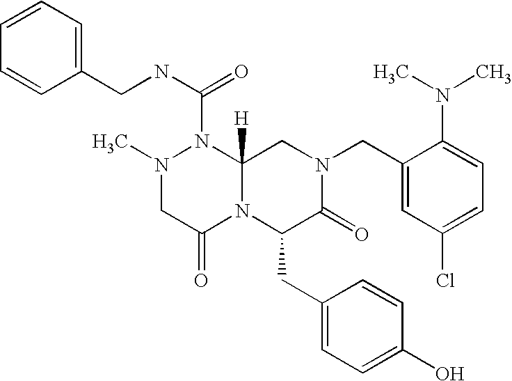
C1(N(C)C)=CC=C(Cl)C=C1CN1CC2([H])N(C(NCC3=CC=CC=C3)=O)N(C)CC(=O)N2C(CC2=CC=C(O)C=C2)C1=O
